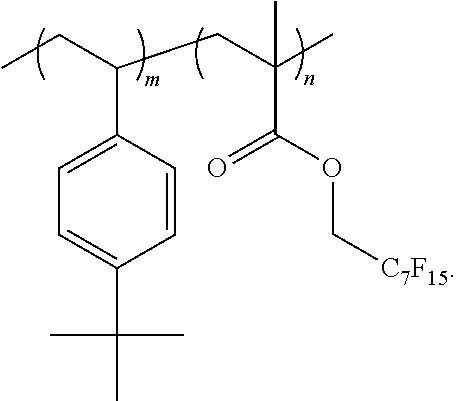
C1=C(C(CC)CC(C)(C(OC[C7F15])=O)C)C=CC(C(C)(C)C)=C1
